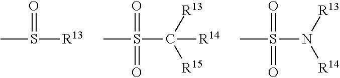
CS(=O)[R13].CS(=O)(C([R14])([R13])[R15])=O.CS(=O)(N([R13])[R14])=O
